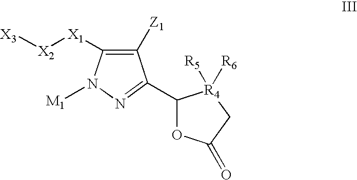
C1([Z1])=C([X1][X2][X3])N([M1])N=C1C1OC(=O)C[R4]1([R6])[R5]
